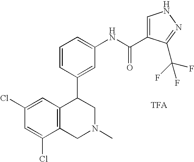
C1(Cl)=CC2=C(C(Cl)=C1)CN(C)CC2C1=CC(NC(C2=CNN=C2C(F)(F)F)=O)=CC=C1.[TFA]
